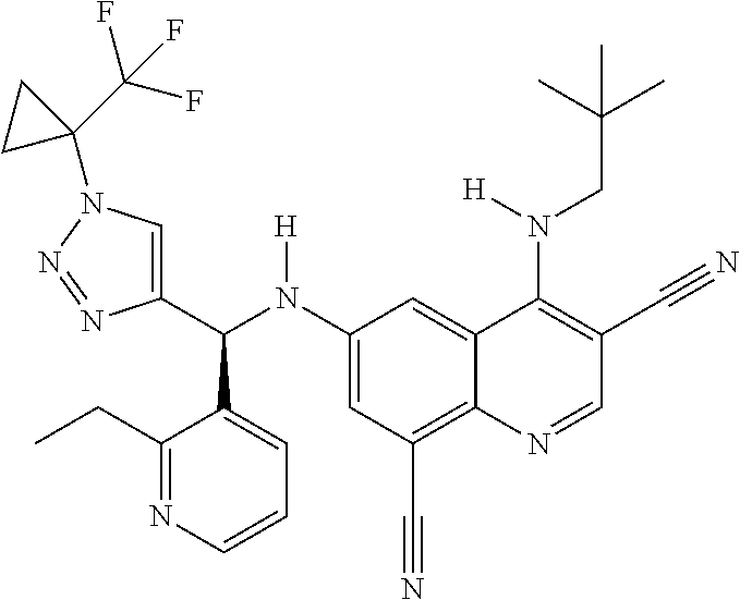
C1(N(C(C2=CN(C3(C(F)(F)F)CC3)N=N2)C2=CC=CN=C2CC)[H])=CC(C#N)=C2C(=C1)C(N(CC(C)(C)C)[H])=C(C#N)C=N2
